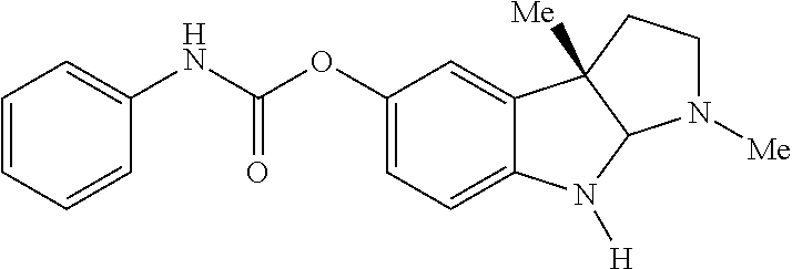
C1=CC=CC(NC(OC2=CC=C3C(=C2)C2([Me])C(N3[H])N([Me])CC2)=O)=C1
